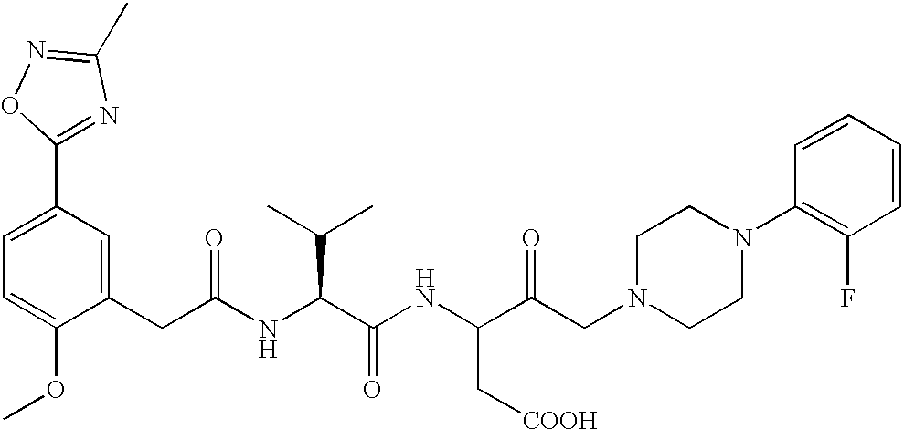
C1=C(OC)C(CC(NC(C(NC(C(CN2CCN(C3=C(F)C=CC=C3)CC2)=O)C[COOH])=O)C(C)C)=O)=CC(C2=NC(C)=NO2)=C1
